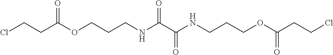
C(CNC(C(NCCCOC(=O)CCCl)=O)=O)COC(=O)CCCl
